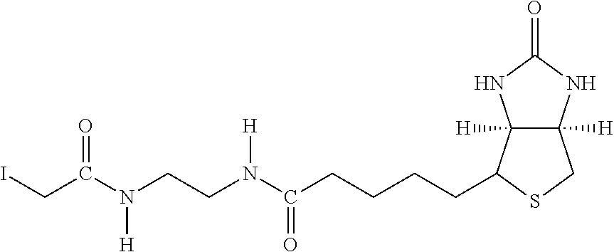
C12([H])C([H])(NC(=O)N1)CSC2CCCCC(N(CCN(C(CI)=O)[H])[H])=O
